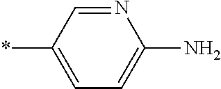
N1=CC(*)=CC=C1N
